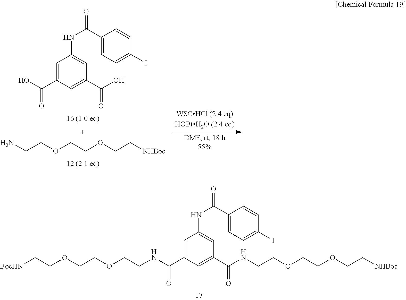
[BocHN]CCOCCOCCNC(C1=CC(NC(=O)C2=CC=C(I)C=C2)=CC(C(NCCOCCOCC[NHBoc])=O)=C1)=O.OC(C1=CC(NC(=O)C2=CC=C(I)C=C2)=CC(C(O)=O)=C1)=O.NCCOCCOCC[NHBoc]
